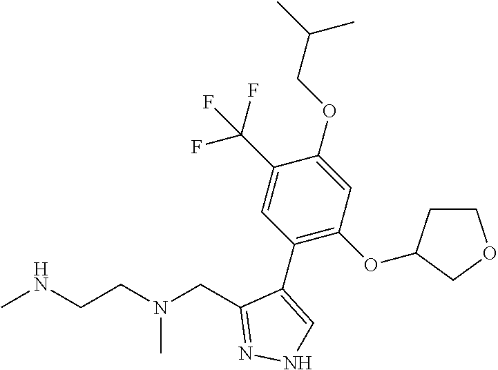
CNCCN(CC1=NNC=C1C1=C(OC2CCOC2)C=C(OCC(C)C)C(C(F)(F)F)=C1)C
